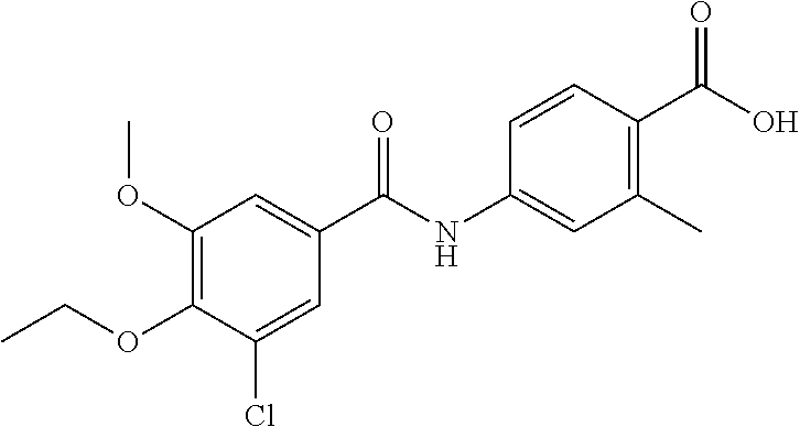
C1(OC)=C(OCC)C(Cl)=CC(C(NC2=CC(C)=C(C(O)=O)C=C2)=O)=C1
